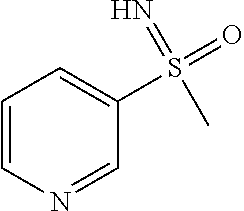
C1=CN=CC(S(=O)(=N)C)=C1
